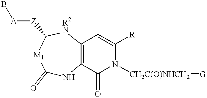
C12=C(C(=O)N([CH2C(O)NHCH2][G])C([R])=C1)NC(=O)[M1]C([Z][A]B)[R2N]2
